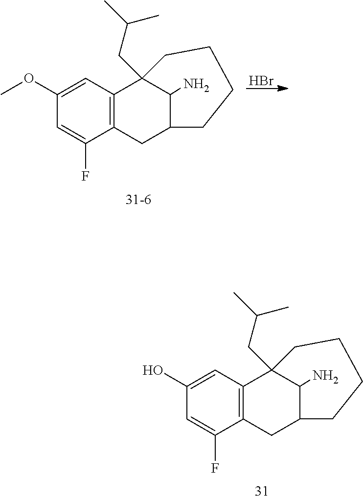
C1=C(O)C=C(F)C2=C1C1(CC(C)C)C(N)C(C2)CCCC1.Br.C1=C(OC)C=C(F)C2=C1C1(CC(C)C)C(N)C(C2)CCCC1
